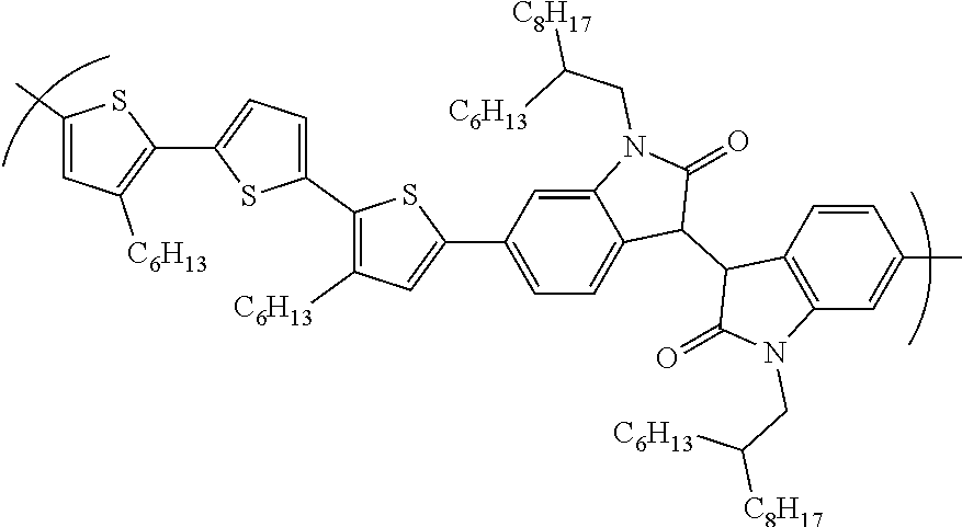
C1(C)=CC([C6H13])=C(C2=CC=C(C3=C([C6H13])C=C(C4=CC=C5C(=C4)N(CC([C6H13])[C8H17])C(=O)C5C4C(=O)N(CC([C8H17])[C6H13])C5=C4C=CC(C)=C5)S3)S2)S1
